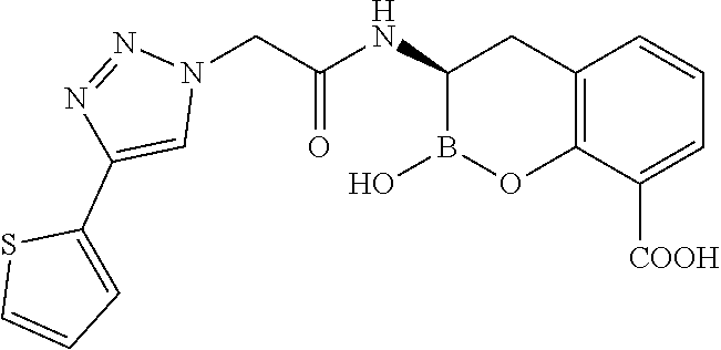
C12=C(C([COOH])=CC=C1)OB(O)C(NC(CN1N=NC(C3=CC=CS3)=C1)=O)C2
